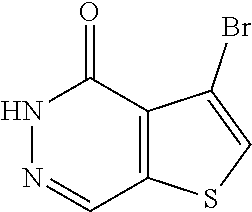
N1N=CC2=C(C1=O)C(Br)=CS2
